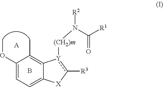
C1(OC)=CC=C2C(=C1C)[Y]([(CH2)m]N(C([R1])=O)[R2])c([R3])[X]2.[A].B
